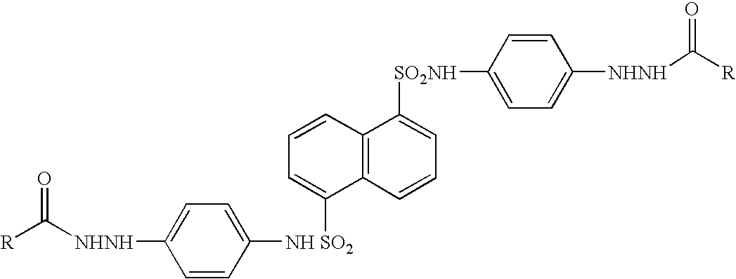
[R]C([NHNH]C1=CC=C([NH SO2]C2=CC=CC3=C2C=CC=C3[SO2NH]C2=CC=C([NHNH]C([R])=O)C=C2)C=C1)=O
